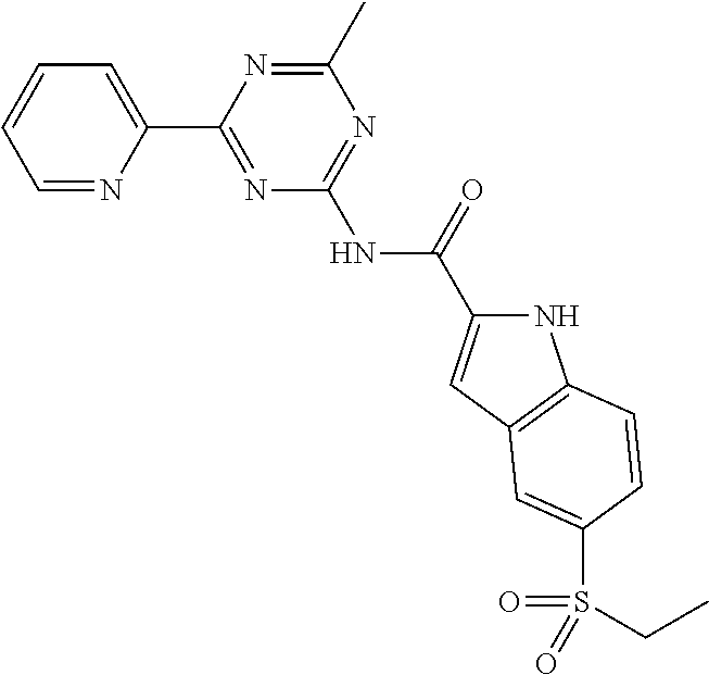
C1=NC(C2=NC(NC(=O)C3=CC4=C(N3)C=CC(S(CC)(=O)=O)=C4)=NC(C)=N2)=CC=C1
